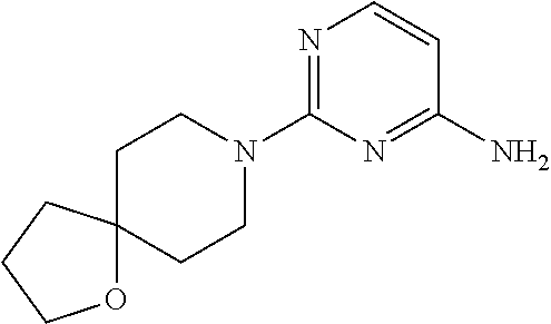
N1=C(N2CCC3(CC2)OCCC3)N=C(N)C=C1
